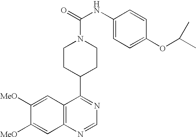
C1CC(C2=NC=NC3=C2C=C([MeO])C([MeO])=C3)CCN1C(=O)NC1=CC=C(OC(C)C)C=C1
